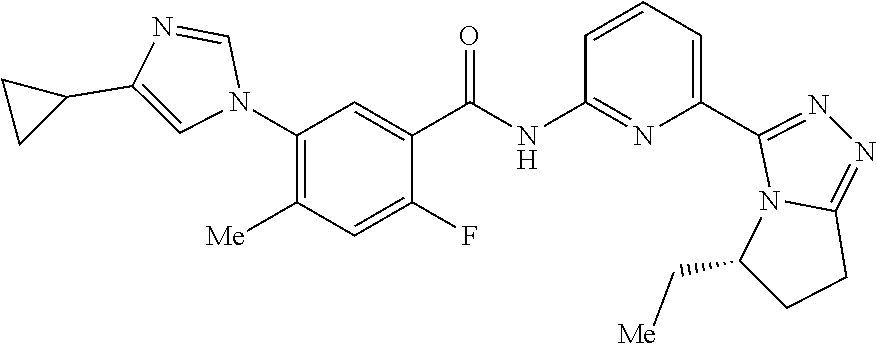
C1(C2=NN=C3CCC(C[Me])N32)=CC=CC(NC(C2=CC(N3C=NC(C4CC4)=C3)=C([Me])C=C2F)=O)=N1
